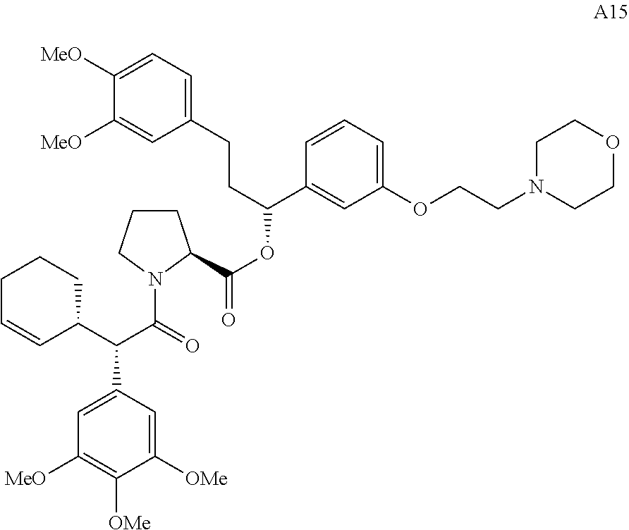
N1(C(=O)C(C2=CC([MeO])=C([OMe])C([OMe])=C2)C2C=CCCC2)C(C(=O)OC(C2=CC(OCCN3CCOCC3)=CC=C2)CCC2=CC=C([MeO])C([MeO])=C2)CCC1
